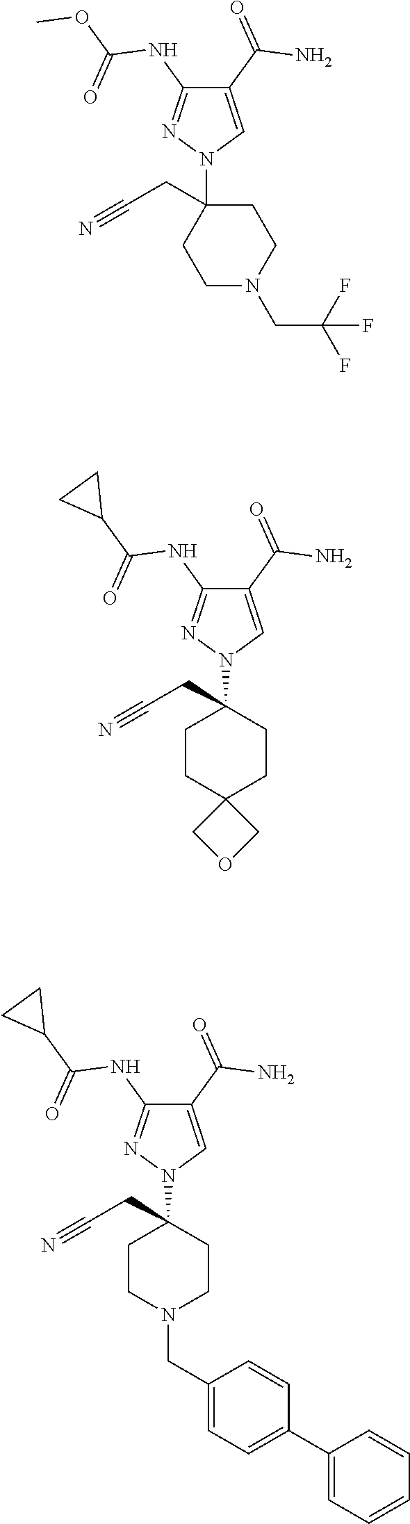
C1(C(N)=O)=CN(C2(CC#N)CCN(CC(F)(F)F)CC2)N=C1NC(OC)=O.C1(C(N)=O)=CN(C2(CC#N)CCC3(CC2)COC3)N=C1NC(C1CC1)=O.C1(C(N)=O)=CN(C2(CC#N)CCN(CC3=CC=C(C4=CC=CC=C4)C=C3)CC2)N=C1NC(C1CC1)=O
